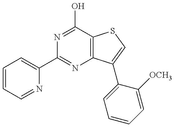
C1=CC=NC(C2=NC3=C(C(O)=N2)SC=C3C2=CC=CC=C2[OCH3])=C1
